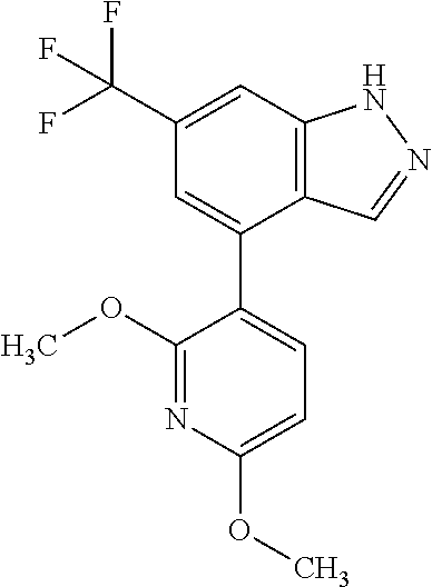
C12=C(C=C(C(F)(F)F)C=C1C1=CC=C(OC)N=C1OC)NN=C2
